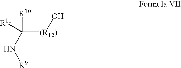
C([(R12)]O)([R10])([R11])N[R9]
